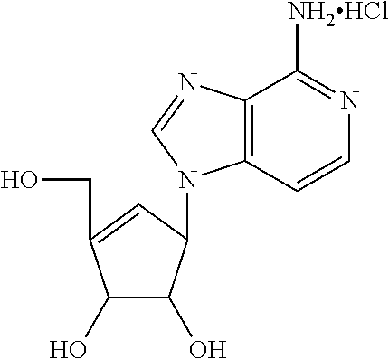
C1(O)C(O)C(N2C3=C(N=C2)C([NH2HCl])=NC=C3)C=C1CO
